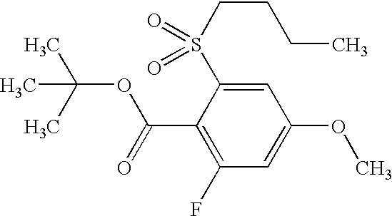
CC(C)(C)OC(C1=C(F)C=C(OC)C=C1S(CCCC)(=O)=O)=O
